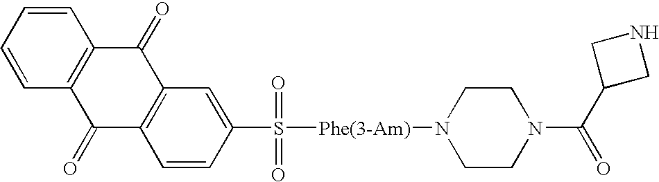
C1=CC=CC2=C1C(=O)C1=C(C2=O)C=CC(S([Phe(3-Am)]N2CCN(C(C3CNC3)=O)CC2)(=O)=O)=C1
